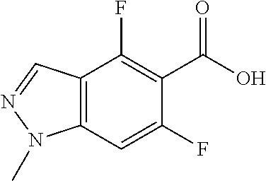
C12=C(C=C(F)C(C(O)=O)=C1F)N(C)N=C2
